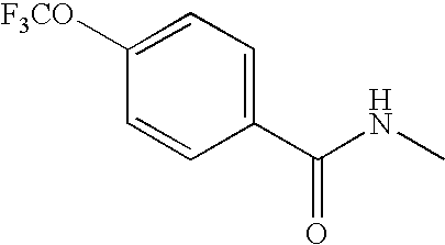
C1=C([F3CO])C=CC(C(NC)=O)=C1
